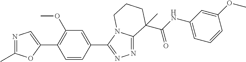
N1=C(C)OC(C2=C(OC)C=C(C3=NN=C4N3CCCC4(C)C(=O)NC3=CC=CC(OC)=C3)C=C2)=C1
